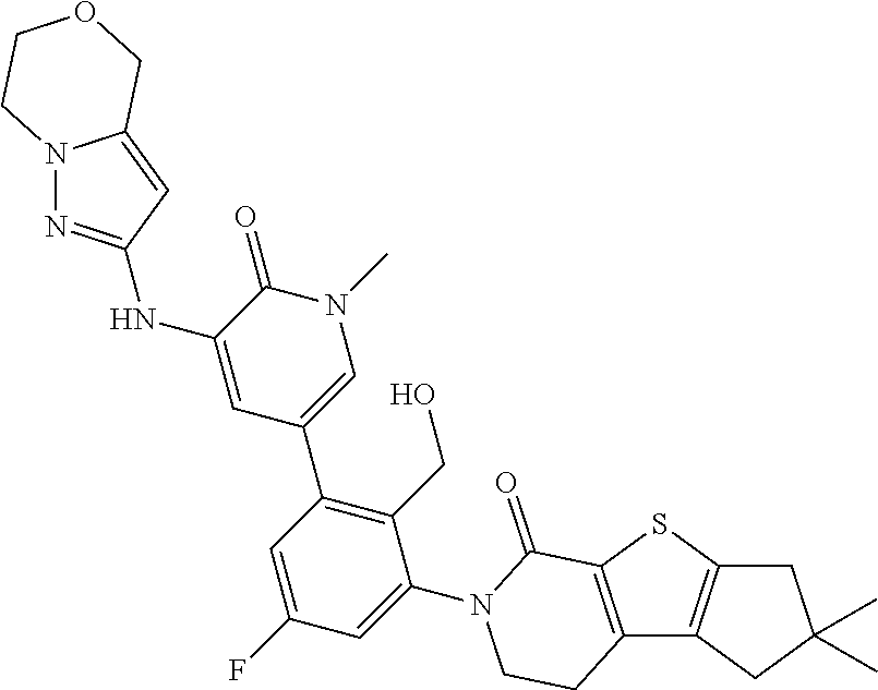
C12=C(SC3=C1CC(C)(C)C3)C(=O)N(C1=CC(F)=CC(C3=CN(C)C(=O)C(NC4=NN5C(=C4)COCC5)=C3)=C1CO)CC2
